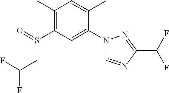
C1(C)=C(S(CC(F)F)=O)C=C(N2C=NC(C(F)F)=N2)C(C)=C1
